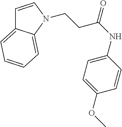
C1=CN(CCC(=O)NC2=CC=C(OC)C=C2)C2=CC=CC=C12
